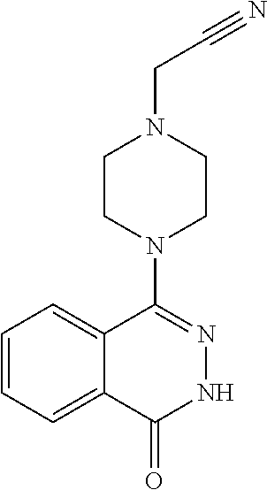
C1=CC=C2C(=C1)C(N1CCN(CC#N)CC1)=NNC2=O
